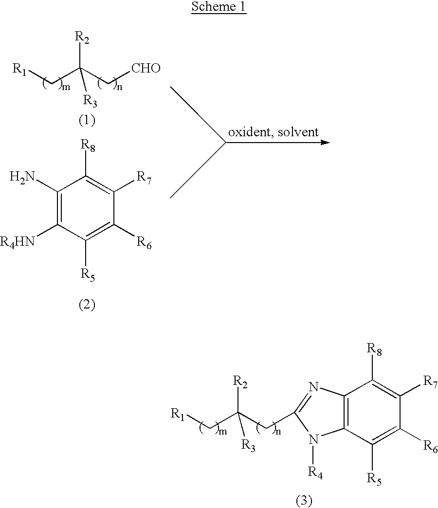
[R1]CC(C[CHO])([R2])[R3].C1(N)=C([R4HN])C([R5])=C([R6])C([R7])=C1[R8].[R1]CC(CC1=NC2=C(N1[R4])C([R5])=C([R6])C([R7])=C2[R8])([R2])[R3]
